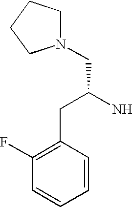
N1(CC(N)CC2=C(F)C=CC=C2)CCCC1
